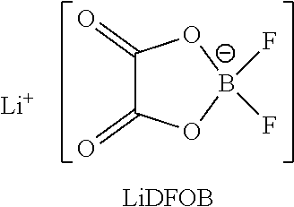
C1(=O)C(=O)O[B-](F)(F)O1.[Li].[LiDFOB]
